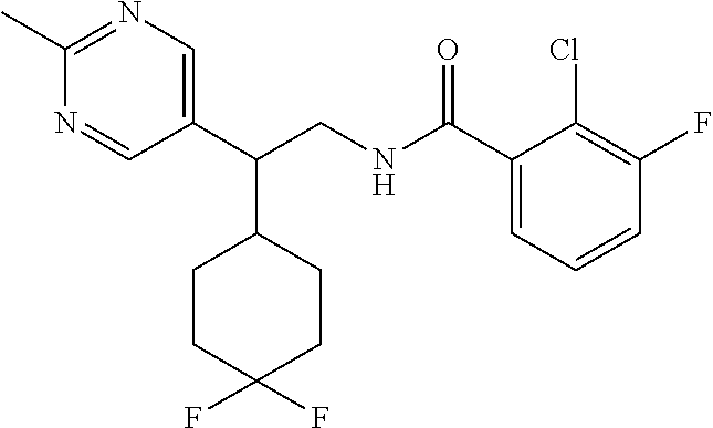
C1(C(CNC(C2=CC=CC(F)=C2Cl)=O)C2CCC(F)(F)CC2)=CN=C(C)N=C1
